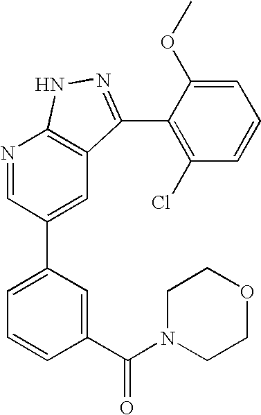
N1=CC(C2=CC=CC(C(N3CCOCC3)=O)=C2)=CC2=C1NN=C2C1=C(Cl)C=CC=C1OC
